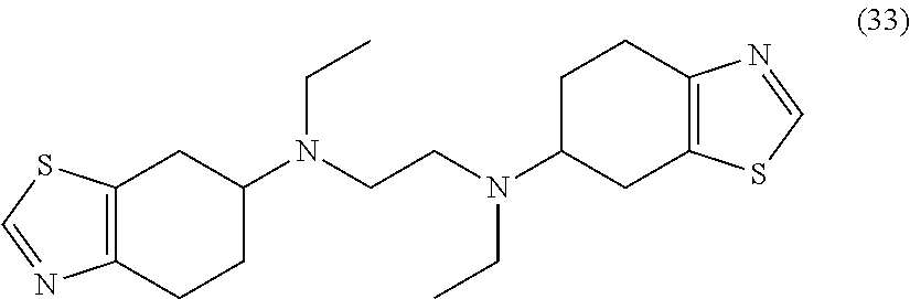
C12=C(CCC(N(CCN(C3CC4=C(CC3)N=CS4)CC)CC)C1)N=CS2
